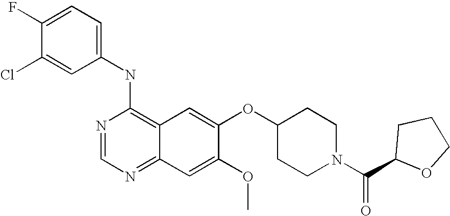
C1=C(Cl)C(F)=CC=C1NC1=C2C(=NC=N1)C=C(OC)C(OC1CCN(C(C3CCCO3)=O)CC1)=C2
